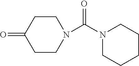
C1CN(C(N2CCCCC2)=O)CCC1=O
